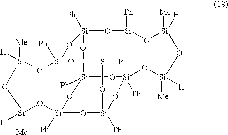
O1[Si]2([Ph])O[Si]3([Ph])O[Si]4([Ph])O[Si]([Ph])(O2)O[Si]([Ph])(O[Si]([Ph])O[Si]([H])([Me])O[Si]([H])([Me])O4)O[Si]([Ph])(O[Si]([Ph])O3)O[Si]([H])([Me])O[Si]1([Me])[H]
